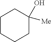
C1CCCC([Me])(O)C1
